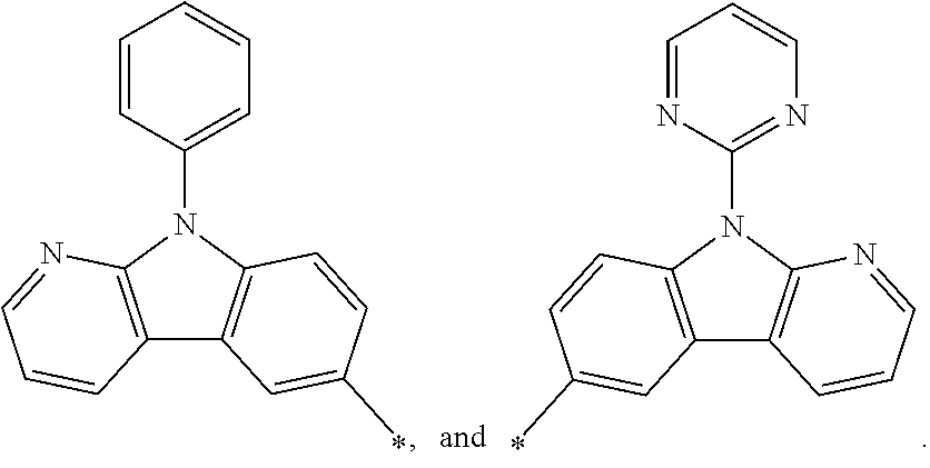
C12=C(N(C3=CC=CC=C3)C3=C1C=C(C)C=C3)N=CC=C2.C12=C(N(C3=NC=CC=N3)C3=C1C=CC=N3)C=CC(C)=C2
